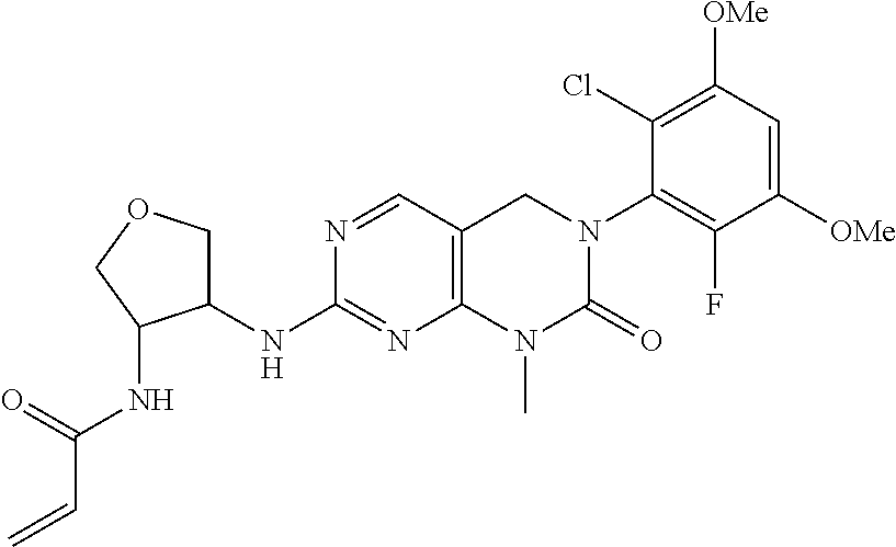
N1=CC2=C(N=C1NC1COCC1NC(C=C)=O)N(C)C(=O)N(C1=C(F)C([OMe])=CC([OMe])=C1Cl)C2
